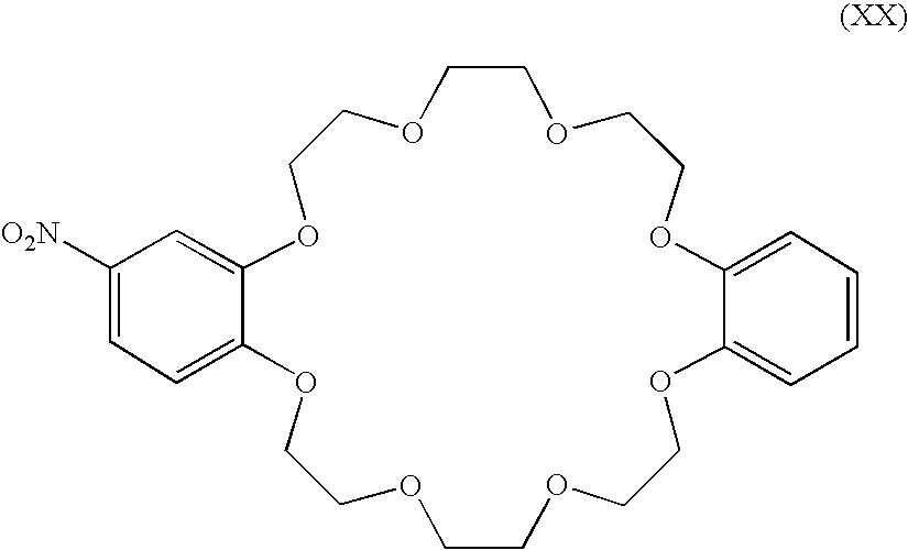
O1C2=CC=C([O2N])C=C2OCCOCCOCCOC2=CC=CC=C2OCCOCCOCC1
